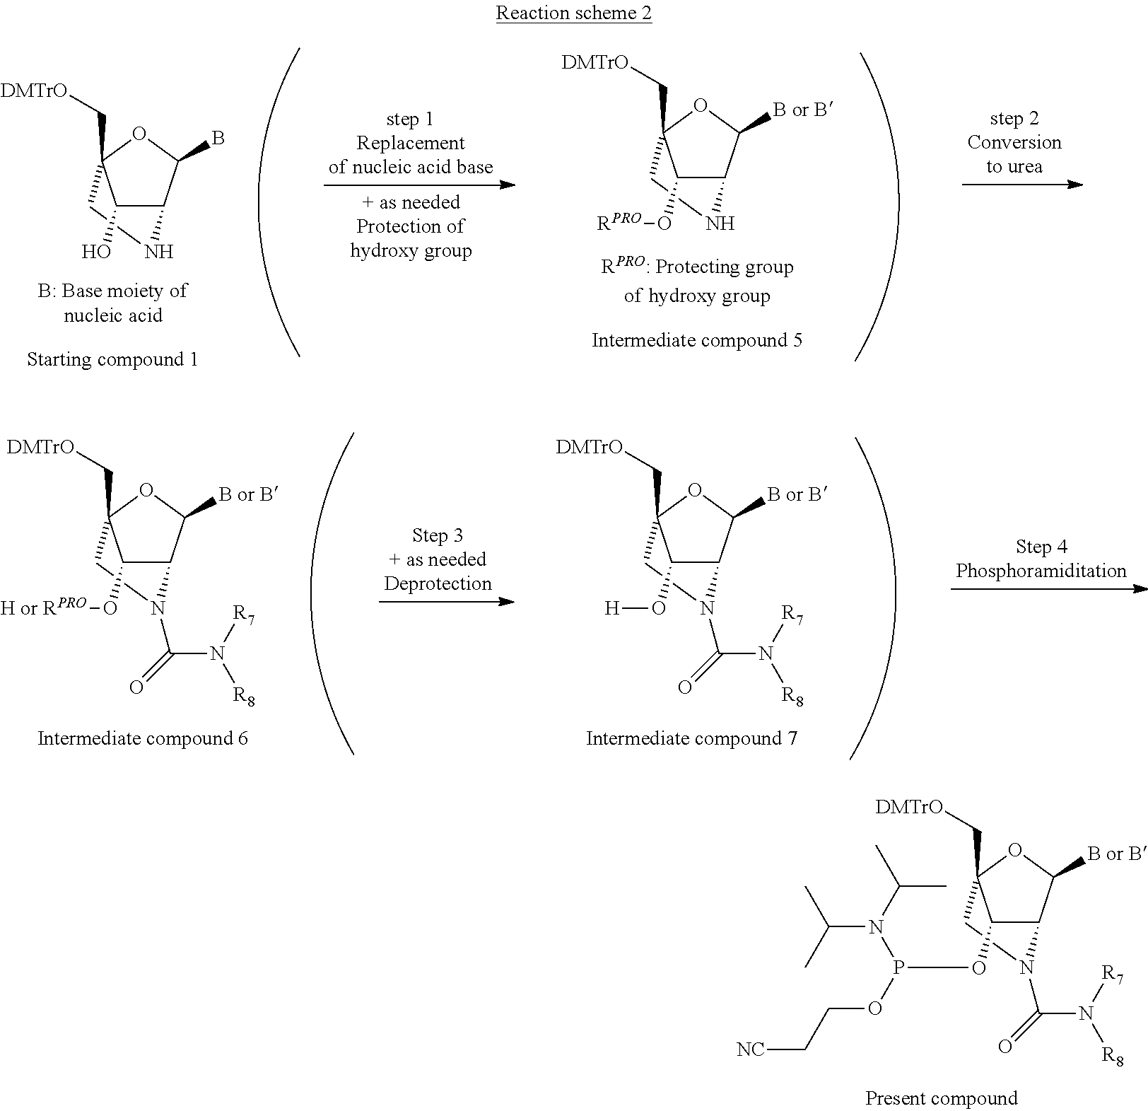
C1(O)C2C(B)OC1(C[DMTrO])CN2.C1(O[RPRO])C2C([B or B])OC1(C[DMTrO])CN2.C1(O[H])C2C([B or B])OC1(C[DMTrO])CN2C(N([R7])[R8])=O.C1(O[H or RPRO])C2C([B or B])OC1(C[DMTrO])CN2C(N([R7])[R8])=O.C1(OP(N(C(C)C)C(C)C)OCC[NC])C2C([B or B])OC1(C[DMTrO])CN2C(N([R7])[R8])=O
